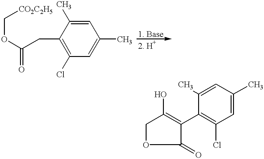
C(OC(CC1=C(Cl)C=C(C)C=C1C)=O)[CO2C2H5].C1OC(=O)C(C2=C(Cl)C=C(C)C=C2C)=C1O
